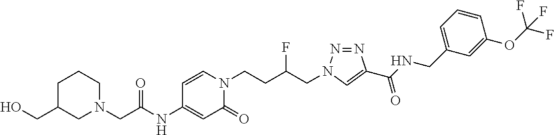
C1=C(NC(CN2CC(CO)CCC2)=O)C=CN(CCC(CN2N=NC(C(NCC3=CC=CC(OC(F)(F)F)=C3)=O)=C2)F)C1=O
